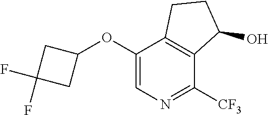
C1(OC2=CN=C([CF3])C3=C2CCC3O)CC(F)(F)C1
